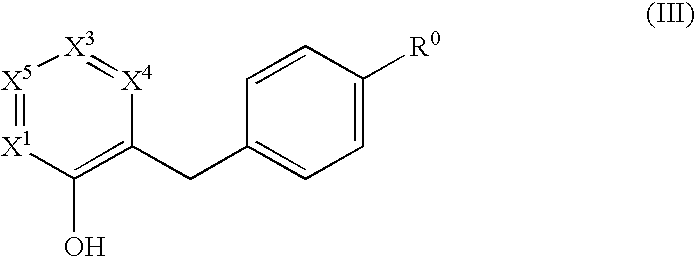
[X5]1=[X1]C(O)=C(CC2=CC=C([R0])C=C2)[X4]=[X3]1
